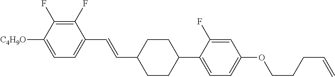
C1(F)=C(F)C([C4H9O])=CC=C1C=CC1CCC(C2=CC=C(OCCCC=C)C=C2F)CC1
